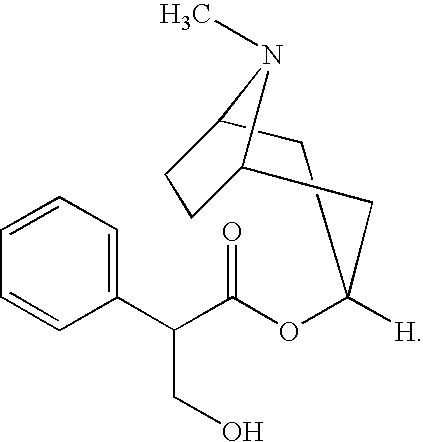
C1(OC(C(C2=CC=CC=C2)CO)=O)([H])CC2CCC(C1)N2C
